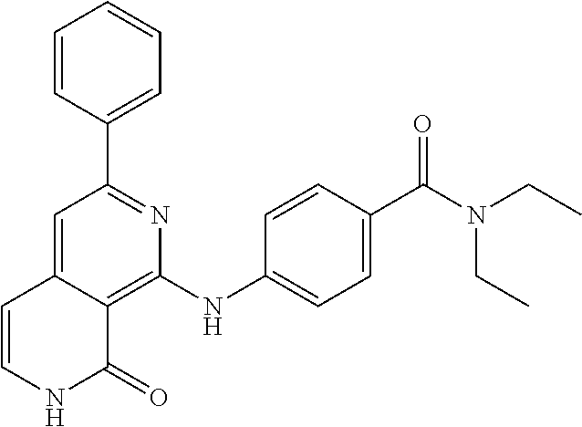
C1(C2=NC(NC3=CC=C(C(N(CC)CC)=O)C=C3)=C3C(=C2)C=CNC3=O)=CC=CC=C1
